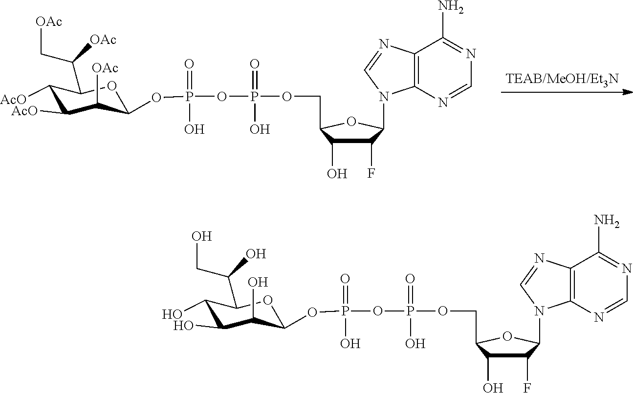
O(CC1C(O)C(F)C(N2C3=C(C(N)=NC=N3)N=C2)O1)P(=O)(O)OP(OC1C(O)C(O)C(O)C(C(O)CO)O1)(=O)O.O(CC1C(O)C(F)C(N2C3=C(C(N)=NC=N3)N=C2)O1)P(=O)(O)OP(OC1C([OAc])C([AcO])C([AcO])C(C([OAc])C[OAc])O1)(=O)O
